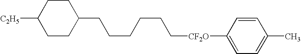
C([CF2O]C1=CC=C(C)C=C1)CCCCCC1CCC([C2H5])CC1
